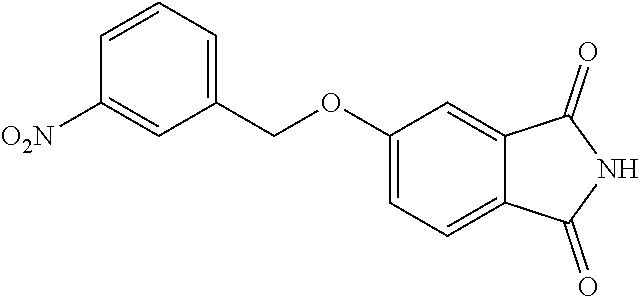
C1=CC([O2N])=CC(COC2=CC=C3C(=C2)C(=O)NC3=O)=C1
